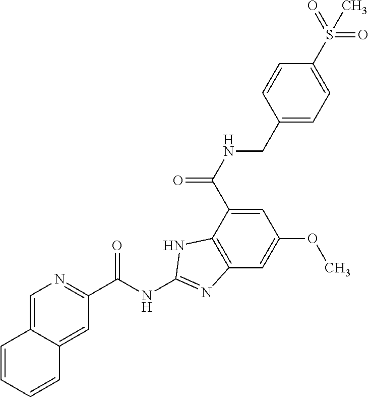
C12=CN=C(C(NC3=NC4=C(C(C(NCC5=CC=C(S(=O)(=O)C)C=C5)=O)=CC(OC)=C4)N3)=O)C=C1C=CC=C2
